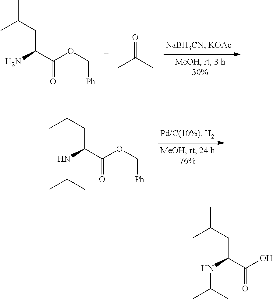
CC(CC(C(OC[Ph])=O)N)C.CC(C)=O.CC(CC(C(OC[Ph])=O)NC(C)C)C.CC(CC(C(O)=O)NC(C)C)C
